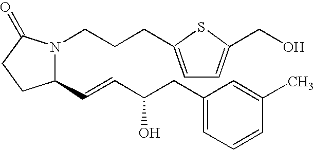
C1(C=CC(CC2=CC=CC(C)=C2)O)N(CCCC2=CC=C(CO)S2)C(=O)CC1
